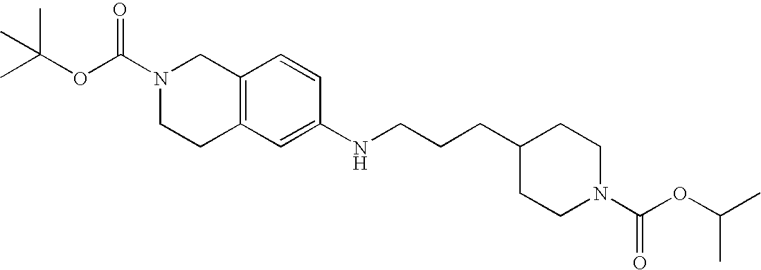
C1C2=C(CN(C(OC(C)(C)C)=O)C1)C=CC(NCCCC1CCN(C(=O)OC(C)C)CC1)=C2
